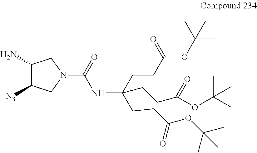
C1(N)C([N3])CN(C(=O)NC(CCC(OC(C)(C)C)=O)(CCC(OC(C)(C)C)=O)CCC(OC(C)(C)C)=O)C1
